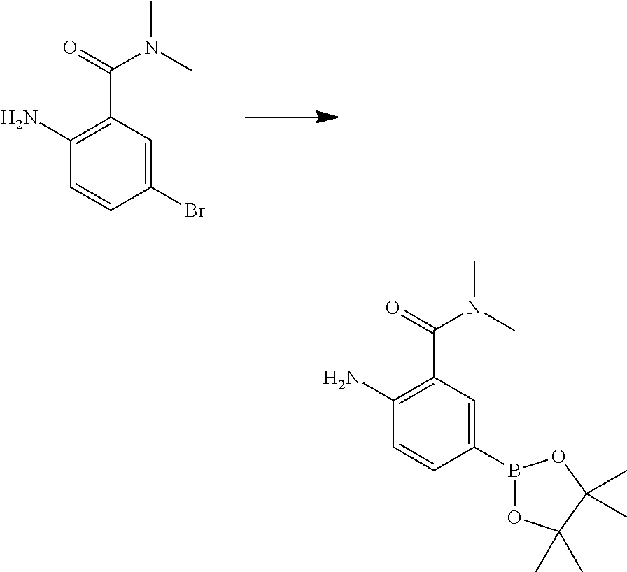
C1(N)=C(C(=O)N(C)C)C=C(Br)C=C1.C1(N)=C(C(=O)N(C)C)C=C(B2OC(C)(C)C(C)(C)O2)C=C1
